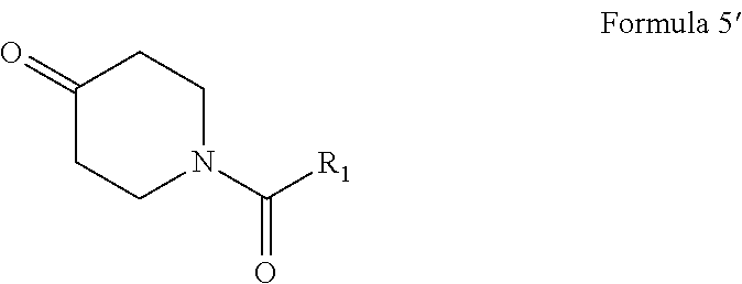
C1(=O)CCN(C([R1])=O)CC1
